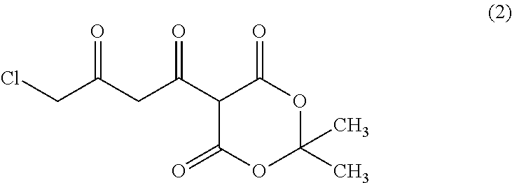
C(C(CC(C1C(=O)OC(C)(C)OC1=O)=O)=O)Cl
